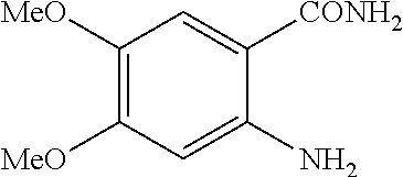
C1([MeO])=C([MeO])C=C(N)C([CONH2])=C1
